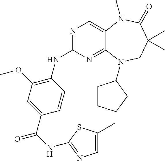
N1=C(NC2=C(OC)C=C(C(=O)NC3=NC=C(C)S3)C=C2)N=C2C(=C1)N(C)C(=O)C(C)(C)CN2C1CCCC1
